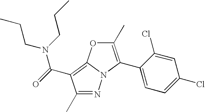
N1=C(C)C(C(=O)N(CCC)CCC)=C2N1C(C1=CC=C(Cl)C=C1Cl)=C(C)O2
